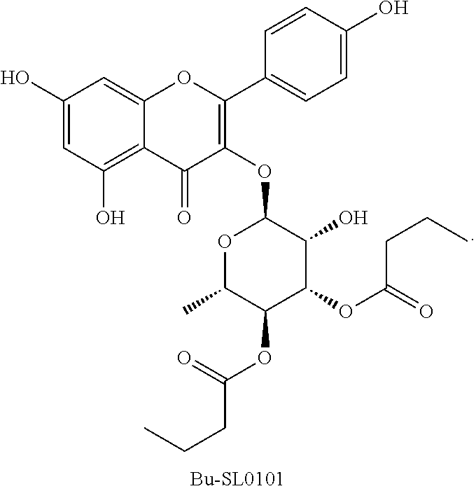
C1(O)=CC(O)=C2C(=C1)OC(C1=CC=C(O)C=C1)=C(OC1OC(C)C(OC(CCC)=O)C(OC(CCC)=O)C1O)C2=O
